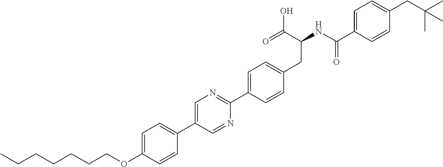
C(OC1=CC=C(C2=CN=C(C3=CC=C(CC(NC(C4=CC=C(CC(C)(C)C)C=C4)=O)C(O)=O)C=C3)N=C2)C=C1)CCCCCC
